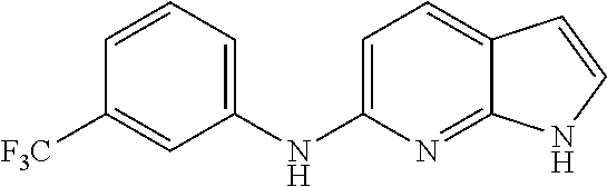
C1=CC=C(NC2=CC=C3C(=N2)NC=C3)C=C1[F3C]
